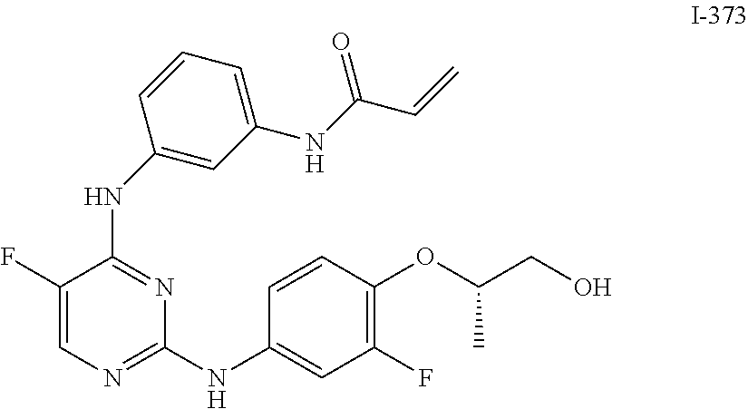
C1=CC(OC(CO)C)=C(F)C=C1NC1=NC=C(F)C(NC2=CC(NC(C=C)=O)=CC=C2)=N1
